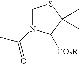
C1N(C(=O)C)C([CO2R])C(C)(C)S1
